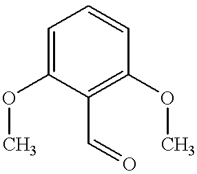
C1=C(OC)C(C=O)=C(OC)C=C1
